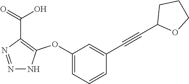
C1(OC2=C(C(=O)O)N=NN2)=CC=CC(C#CC2OCCC2)=C1
